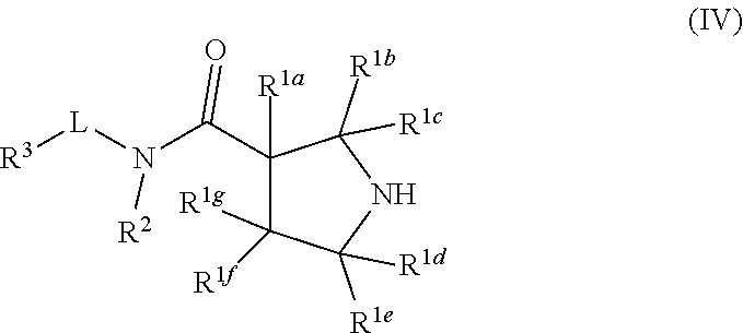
C1([R1a])(C(=O)N([L][R3])[R2])C([R1f])([R1g])C([R1e])([R1d])NC1([R1b])[R1c]
